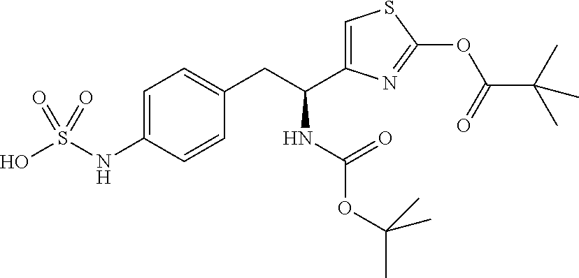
C1=C(NS(O)(=O)=O)C=CC(CC(NC(=O)OC(C)(C)C)C2=CSC(OC(=O)C(C)(C)C)=N2)=C1
